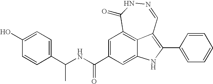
N1=CC2=C(C3=CC=CC=C3)NC3=CC(C(NC(C4=CC=C(O)C=C4)C)=O)=CC(=C23)C(=O)N1
